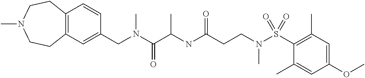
C(CCN(C)S(=O)(=O)C1=C(C)C=C(OC)C=C1C)(NC(C(N(CC1=CC2=C(C=C1)CCN(C)CC2)C)=O)C)=O
